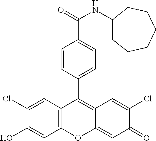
C12=C(C=C(Cl)C(O)=C1)C(C1=CC=C(C(=O)NC3CCCCCC3)C=C1)=C1C(=CC(=O)C(Cl)=C1)O2
